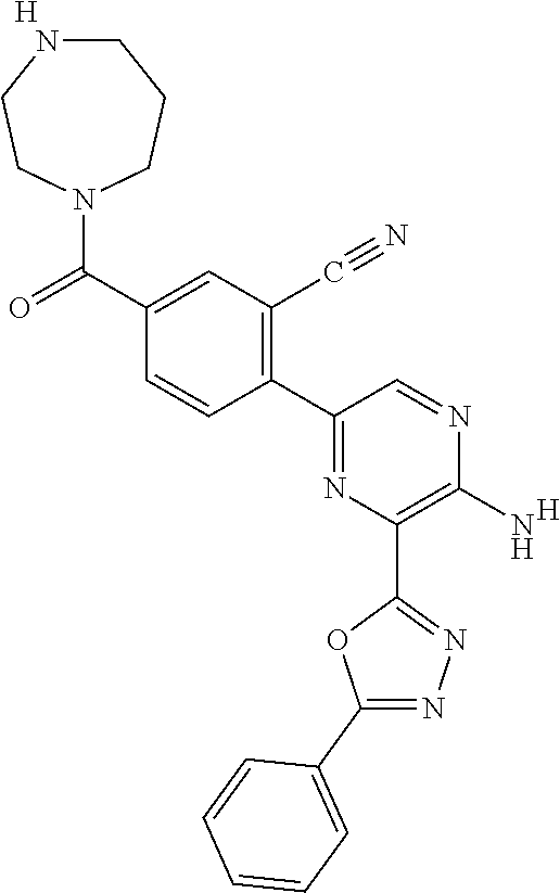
C1(C2=C(C#N)C=C(C(=O)N3CCCNCC3)C=C2)=NC(C2=NN=C(C3=CC=CC=C3)O2)=C(N)N=C1.[H].[H]
